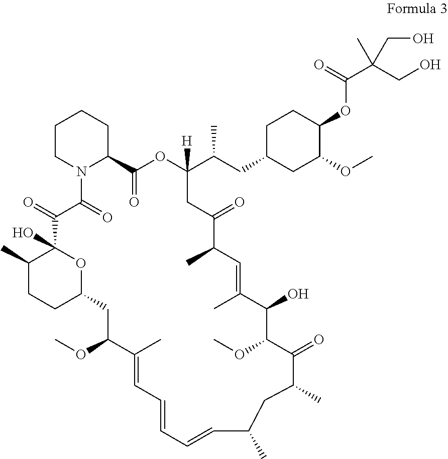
C1CN2C(CC1)C(=O)OC(C(CC1CC(OC)C(OC(=O)C(C)(CO)CO)CC1)C)([H])CC(=O)C(C)C=C(C)C(O)C(OC)C(=O)C(C)CC(C)C=CC=CC=C(C)C(OC)CC1CCC(C)C(O)(C(=O)C2=O)O1
